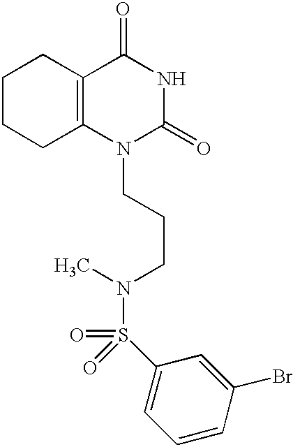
C1CCC2=C(C1)C(=O)NC(=O)N2CCCN(C)S(=O)(=O)C1=CC=CC(Br)=C1
